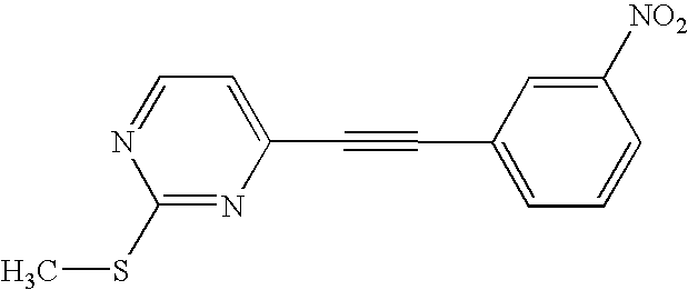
C1=NC(SC)=NC(C#CC2=CC=CC([NO2])=C2)=C1
